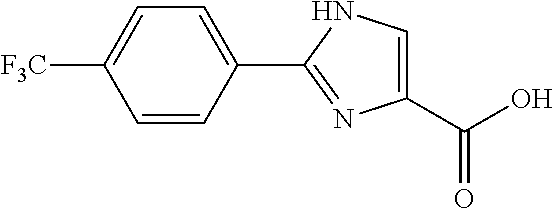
C1(C(O)=O)=CNC(C2=CC=C([F3C])C=C2)=N1
